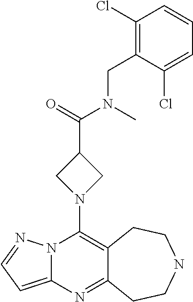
N12C(=CC=N1)N=C1C(=C2N2CC(C(=O)N(C)CC3=C(Cl)C=CC=C3Cl)C2)CCNCC1
